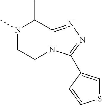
N1(C)CCN2C(=NN=C2C2=CSC=C2)C1C
